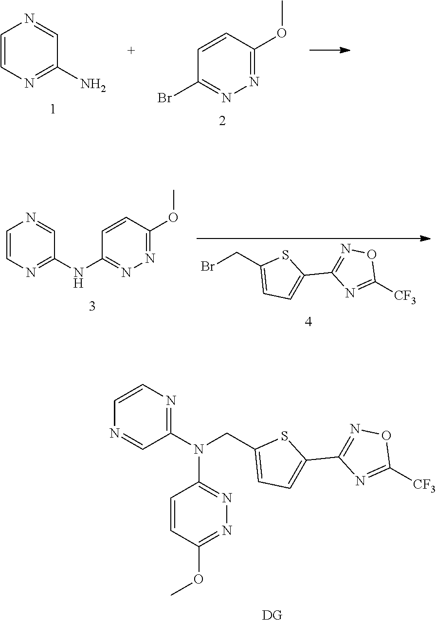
C1=CC(OC)=NN=C1Br.C1=CN=C(N)C=N1.BrCC1=CC=C(C2=NOC([CF3])=N2)S1.C1=CN=C(NC2=NN=C(OC)C=C2)C=N1.N(CC1=CC=C(C2=NOC([CF3])=N2)S1)(C1=NC=CN=C1)C1=NN=C(OC)C=C1
